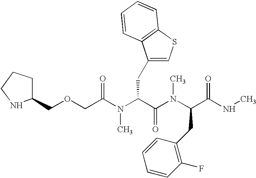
C1(COCC(=O)N(C(C(N(C)C(C(=O)NC)CC2=C(F)C=CC=C2)=O)CC2=CSC3=C2C=CC=C3)C)CCCN1
